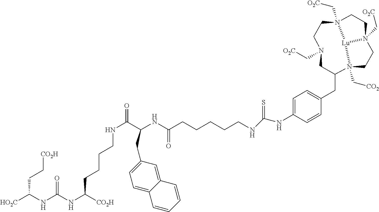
N1(C[O2C])CCN2(C[O2C])CCN3(C[O2C])CCN(C[CO2])(C(CC4=CC=C(NC(NCCCCCC(NC(C(NCCCCC(NC(NC([HO2C])CC[CO2H])=O)[CO2H])=O)CC5=CC=C6C(=C5)C=CC=C6)=O)=S)C=C4)C1)[Lu]32
